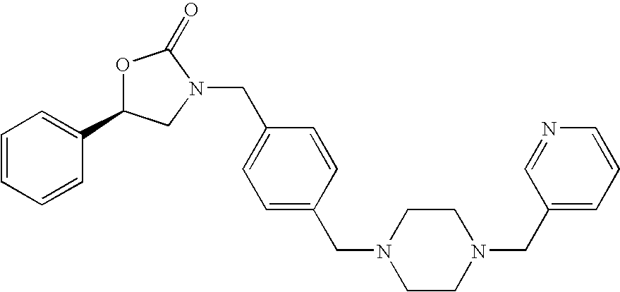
O1C(C2=CC=CC=C2)CN(CC2=CC=C(CN3CCN(CC4=CC=CN=C4)CC3)C=C2)C1=O
